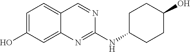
OC1=CC=C2C(=C1)N=C(NC1CCC(O)CC1)N=C2
